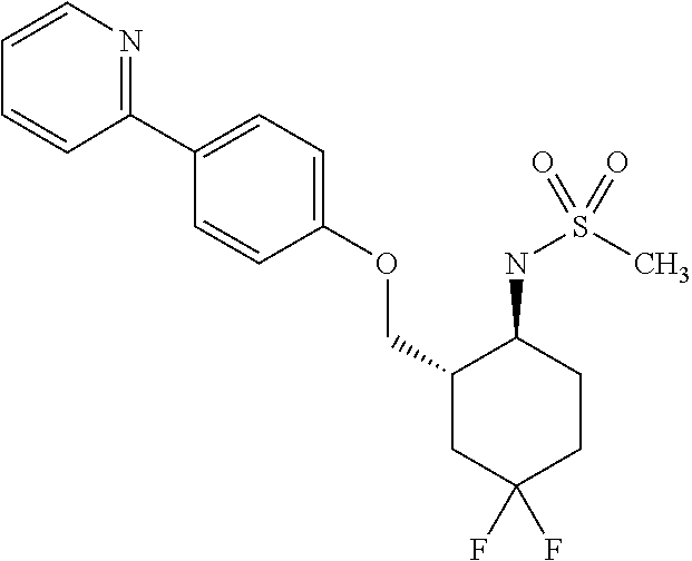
C1(C2=CC=C(OCC3CC(F)(F)CCC3NS(C)(=O)=O)C=C2)=NC=CC=C1
